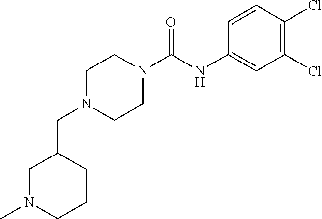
C1N(C(NC2=CC(Cl)=C(Cl)C=C2)=O)CCN(CC2CN(C)CCC2)C1
